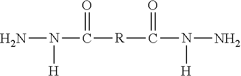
NN(C([R]C(N(N)[H])=O)=O)[H]
